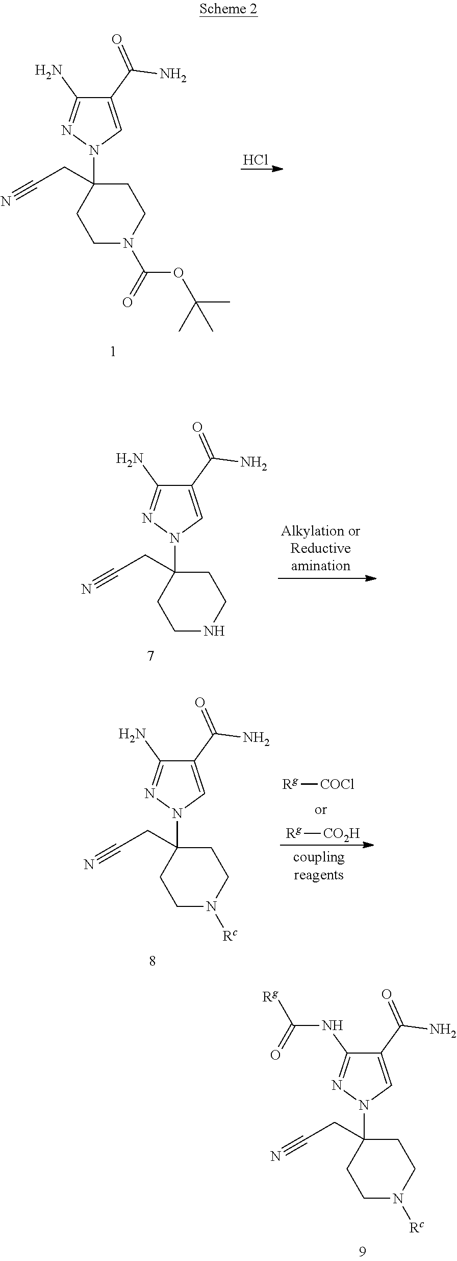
C1(NC(=O)[Rg])=NN(C2(CC#N)CCN([Rc])CC2)C=C1C(=O)N.Cl.C1(N)=NN(C2(CC#N)CCN(C(OC(C)(C)C)=O)CC2)C=C1C(=O)N.C1(N)=NN(C2(CC#N)CCNCC2)C=C1C(=O)N.[Rg][COCl].[Rg][CO2H].C1(N)=NN(C2(CC#N)CCN([Rc])CC2)C=C1C(=O)N
